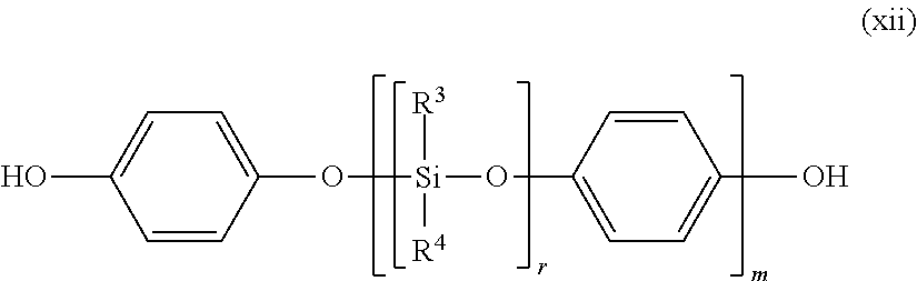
C1=CC(O[Si](OC2=CC=C(O)C=C2)([R3])[R4])=CC=C1O
